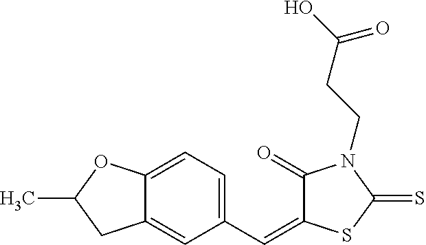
C1(C=C2C(=O)N(CCC(O)=O)C(=S)S2)=CC=C2C(=C1)CC(C)O2
